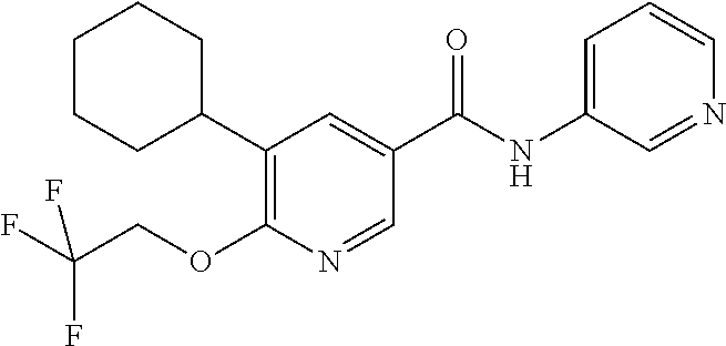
C1CCC(C2=C(OCC(F)(F)F)N=CC(C(NC3=CC=CN=C3)=O)=C2)CC1
